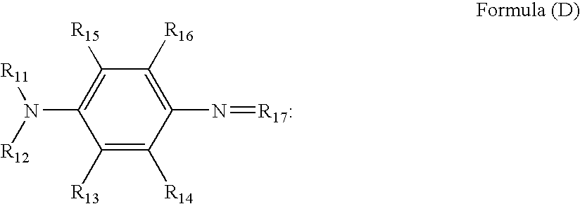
C1([R13])=C([R14])C(N=[R17:])=C([R16])C([R15])=C1N([R12])[R11]
